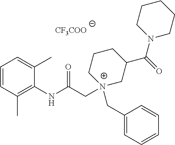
C1=CC(C)=C(NC(C[N+]2(CC3=CC=CC=C3)CC(C(=O)N3CCCCC3)CCC2)=O)C(C)=C1.[CF3COO]
